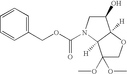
C1=CC=C(COC(=O)N2CC(O)C3([H])C2([H])C(OC)(OC)CO3)C=C1
